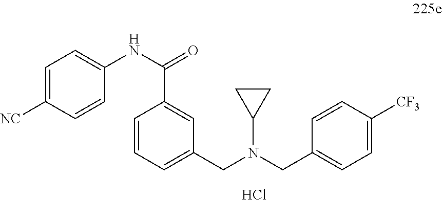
C1=C([NC])C=CC(NC(=O)C2=CC(CN(CC3=CC=C([CF3])C=C3)C3CC3)=CC=C2)=C1.Cl
